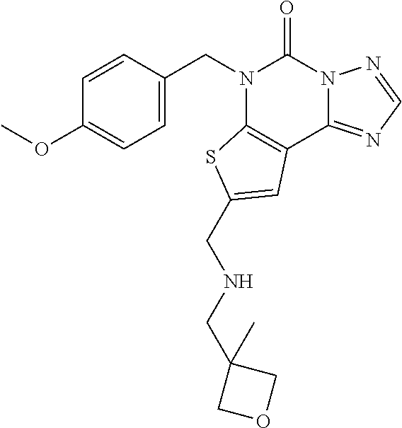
C1=CC(CN2C3=C(C4=NC=NN4C2=O)C=C(CNCC2(C)COC2)S3)=CC=C1OC
